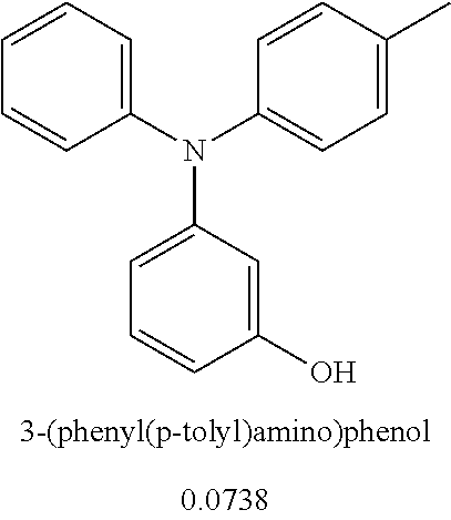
C1=CC=C(N(C2=CC=C(C)C=C2)C2=CC=CC(O)=C2)C=C1
